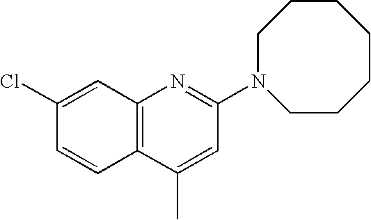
C1(Cl)=CC2=C(C=C1)C(C)=CC(N1CCCCCCC1)=N2
